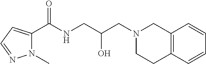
N1(C)C(C(NCC(CN2CC3=C(CC2)C=CC=C3)O)=O)=CC=N1
